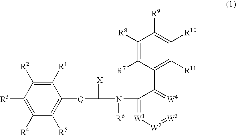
C1([R1])=C([R2])C([R3])=C([R4])C([R5])=C1[Q]C(N(C1=[W1][W2]=[W3][W4]=C1C1=C([R11])C([R10])=C([R9])C([R8])=C1[R7])[R6])=[X]
